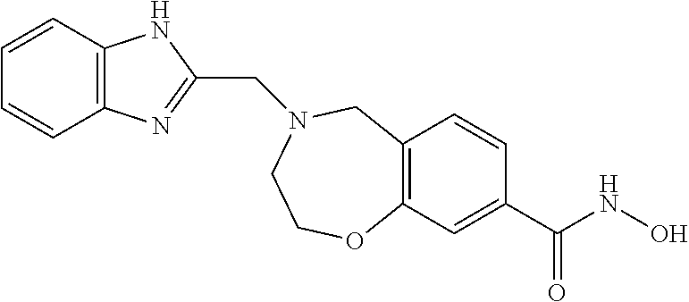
C12=C(C=C(C(NO)=O)C=C1)OCCN(CC1=NC3=C(N1)C=CC=C3)C2
